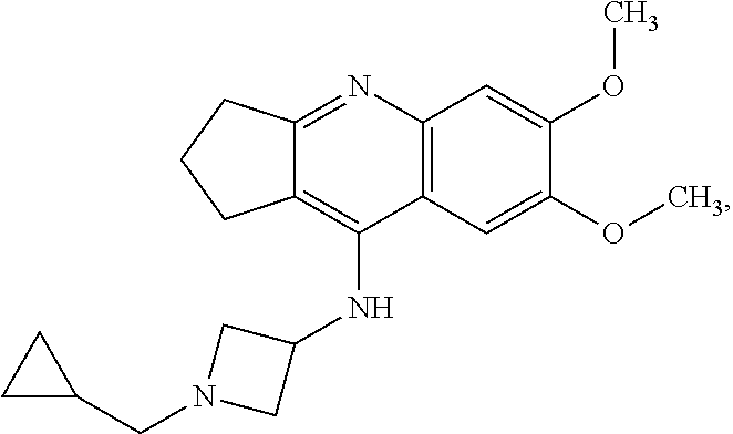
C12=NC3=C(C(NC4CN(CC5CC5)C4)=C1CCC2)C=C(OC)C(OC)=C3
